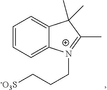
CC1=[N+](CCC[-O3S])C2=CC=CC=C2C1(C)C
